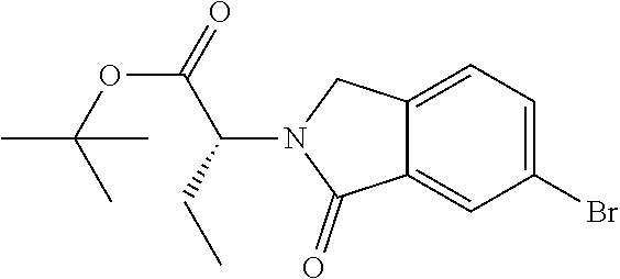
C12=CC(Br)=CC=C1CN(C(C(OC(C)(C)C)=O)CC)C2=O
